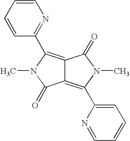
C12=C(C3=NC=CC=C3)N(C)C(=O)C1=C(C1=CC=CC=N1)N(C)C2=O
